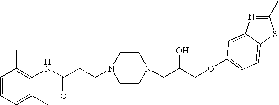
C1=CC=C(C)C(NC(CCN2CCN(CC(COC3=CC=C4C(=C3)N=C(C)S4)O)CC2)=O)=C1C
